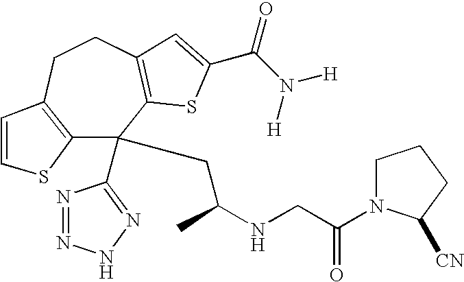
C12=C(CCC3=C(C1(C1=NNN=N1)CC(NCC(=O)N1CCCC1[CN])C)SC(C(N([H])[H])=O)=C3)C=CS2
